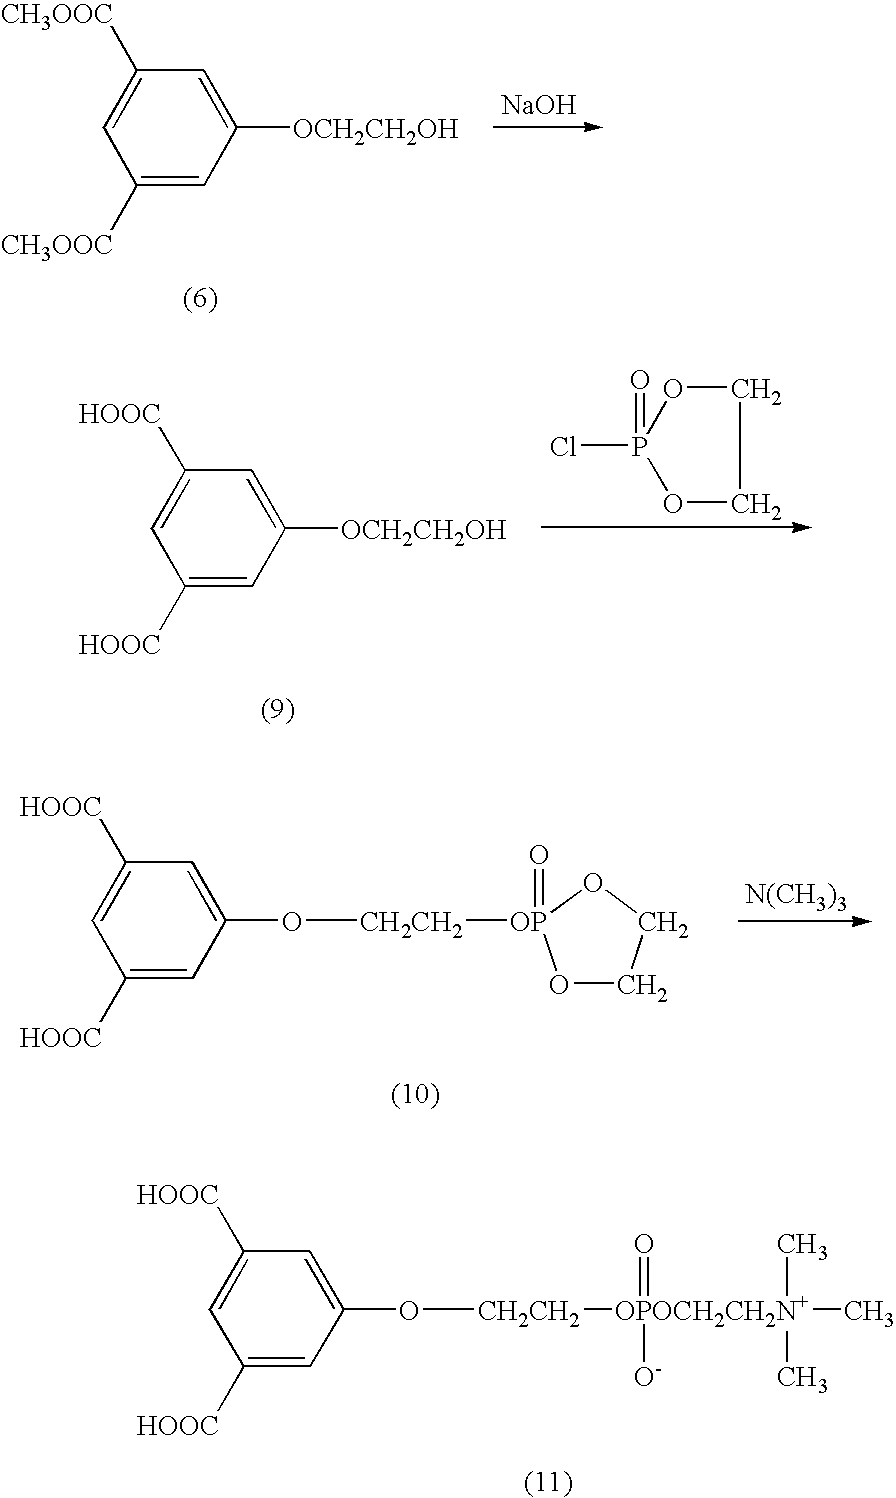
C1([HOOC])=CC(O[CH2CH2][OP]2(=O)OCCO2)=CC([HOOC])=C1.[N(CH3)3].C1([HOOC])=CC(O[CH2CH2][OPOCH2CH2N+](C)(C)(C)(=O)[O-])=CC([HOOC])=C1.C1([HOOC])=CC([OCH2CH2OH])=CC([HOOC])=C1.ClP1(=O)OCCO1.C1([CH3OOC])=CC([OCH2CH2OH])=CC([CH3OOC])=C1.[NaOH]
